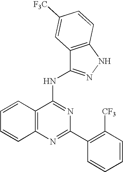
C12=C(N=C(C3=C([CF3])C=CC=C3)N=C1NC1=NNC3=C1C=C([F3C])C=C3)C=CC=C2
